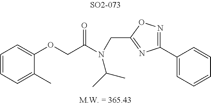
C1(OCC(N(CC2=NC(C3=CC=CC=C3)=NO2)C(C)C)=O)=CC=CC=C1C
